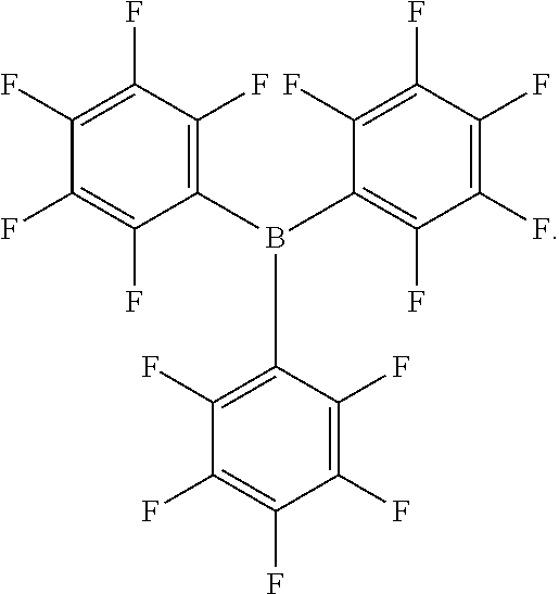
C1(F)=C(F)C(F)=C(B(C2=C(F)C(F)=C(F)C(F)=C2F)C2=C(F)C(F)=C(F)C(F)=C2F)C(F)=C1F
